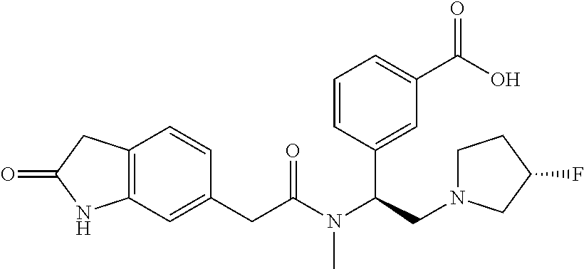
C12=C(C=C(CC(N(C(CN3CCC(F)C3)C3=CC(C(O)=O)=CC=C3)C)=O)C=C1)NC(=O)C2
